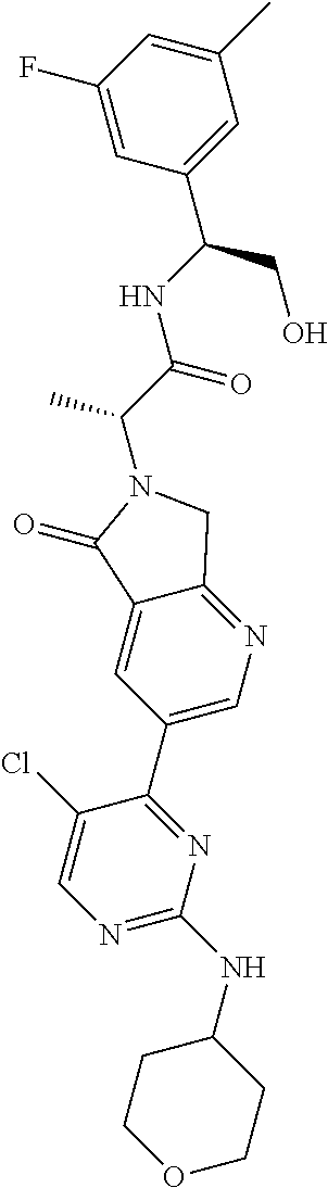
C(N1C(=O)C2=CC(C3=NC(NC4CCOCC4)=NC=C3Cl)=CN=C2C1)(C(NC(CO)C1=CC(C)=CC(F)=C1)=O)C
